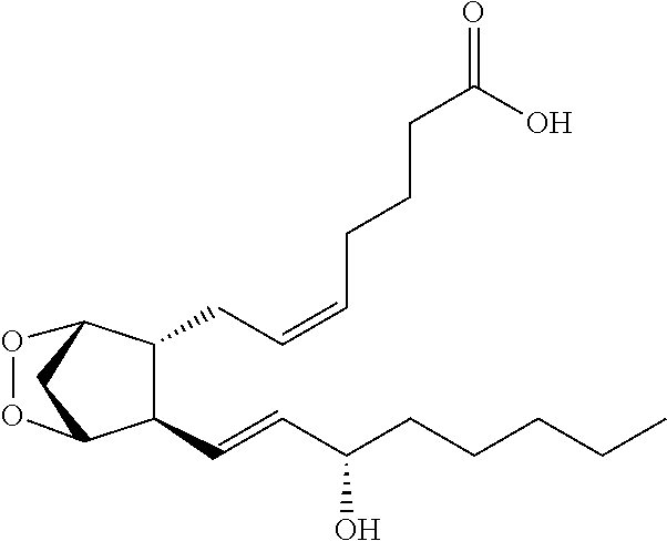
C1(C=CC(CCCCC)O)C(CC=CCCCC(=O)O)C2CC1OO2
